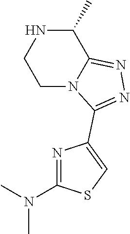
C1N2C(=NN=C2C2=CSC(N(C)C)=N2)C(C)NC1
